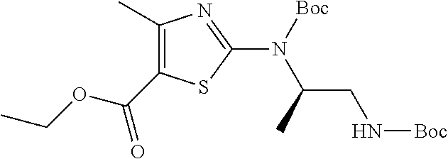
C1(C)=C(C(OCC)=O)SC(N([Boc])C(C)CN[Boc])=N1
